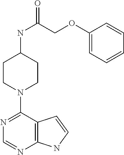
C1(N2CCC(NC(COC3=CC=CC=C3)=O)CC2)=NC=NC2=C1C=CN2
